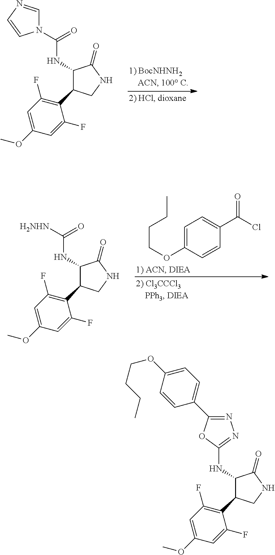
C1(NC(N2C=NC=C2)=O)C(C2=C(F)C=C(OC)C=C2F)CNC1=O.C1=C(OCCCC)C=CC(C(Cl)=O)=C1.C1(NC([H2NHN])=O)C(C2=C(F)C=C(OC)C=C2F)CNC1=O.C1(NC2=NN=C(C3=CC=C(OCCCC)C=C3)O2)C(C2=C(F)C=C(OC)C=C2F)CNC1=O
